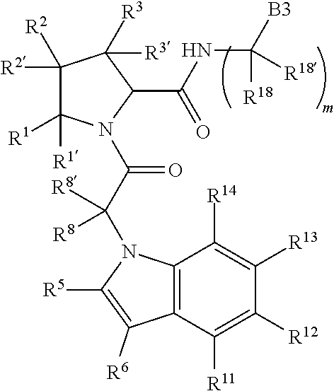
C1([R2])([R2])C([R1])([R1])N(C(C(N2C3=C(C([R11])=C([R12])C([R13])=C3[R14])C([R6])=C2[R5])([R8])[R8])=O)C(C(NC([B3])([R18])[R18])=O)C1([R3])[R3]
